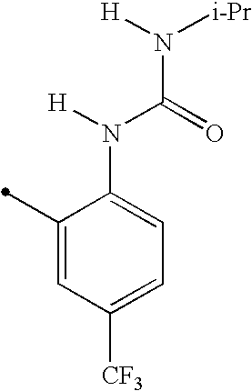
C1(C)=CC([CF3])=CC=C1N([H])C(=O)N([i-Pr])[H]
